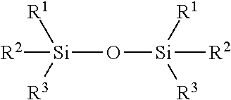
[Si](O[Si]([R2])([R1])[R3])([R1])([R3])[R2]
